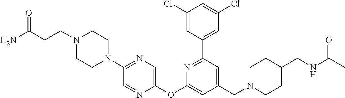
C1(Cl)=CC(C2=NC(OC3=CN=C(N4CCN(CCC(=O)N)CC4)C=N3)=CC(CN3CCC(CNC(C)=O)CC3)=C2)=CC(Cl)=C1
